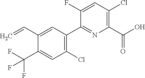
N1=C(C2=C(Cl)C=C(C(F)(F)F)C(C=C)=C2)C(F)=CC(Cl)=C1C(O)=O
